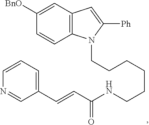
C12=C(C=C([BnO])C=C1)C=C([Ph])N2CCCCCCNC(C=CC1=CC=CN=C1)=O
